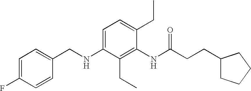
C1=C(F)C=CC(CNC2=CC=C(CC)C(NC(CCC3CCCC3)=O)=C2CC)=C1
